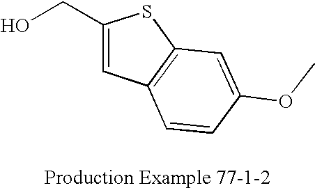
OCC1=CC2=C(S1)C=C(OC)C=C2
